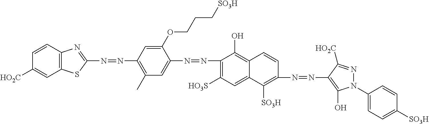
C1(N=NC2=CC(C)=C(N=NC3=NC4=C(S3)C=C([HO2C])C=C4)C=C2OCCC[SO3H])=C([HO3S])C=C2C(=C1O)C=CC(N=NC1=C(O)N(C3=CC=C([SO3H])C=C3)N=C1[HO2C])=C2[SO3H]
